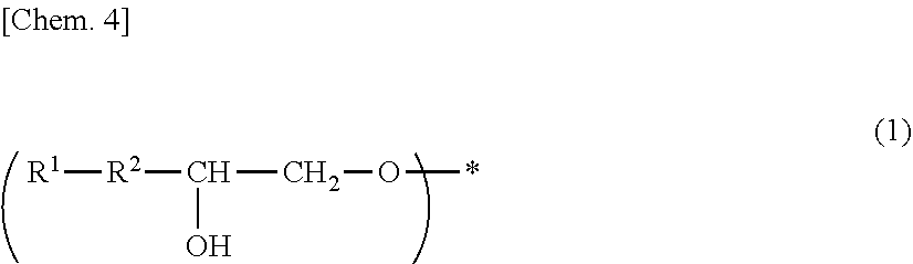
[R1][R2]C(CO*)O
